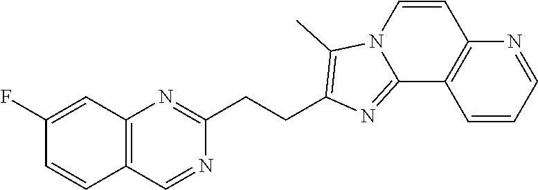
C1(F)=CC2=C(C=C1)C=NC(CCC1=C(C)N3C=CC4=C(C=CC=N4)C3=N1)=N2
